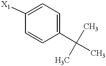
C1=C([X1])C=CC(C(C)(C)C)=C1
